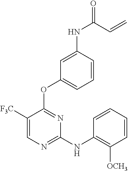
C1([F3C])=CN=C(NC2=C([OCH3])C=CC=C2)N=C1OC1=CC=CC(NC(=O)C=C)=C1
